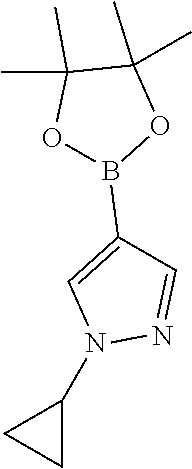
C1=NN(C2CC2)C=C1B1OC(C)(C)C(C)(C)O1
